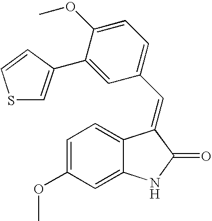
C1=C(OC)C=C2C(=C1)C(=CC1=CC=C(OC)C(C3=CSC=C3)=C1)C(=O)N2
